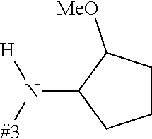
[#3]N([H])C1CCCC1[MeO]
